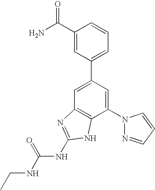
C1=C(C2=CC=CC(C(N)=O)=C2)C=C(N2N=CC=C2)C2=C1N=C(NC(NCC)=O)N2
